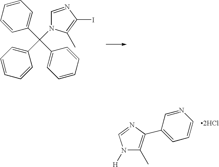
C1(C(C2=CC=CC=C2)(C2=CC=CC=C2)N2C=NC(I)=C2C)=CC=CC=C1.[2HCl].C1(C2=C(C)N([H])C=N2)=CC=CN=C1
